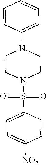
C1=CC(N2CCN(S(C3=CC=C([NO2])C=C3)(=O)=O)CC2)=CC=C1
